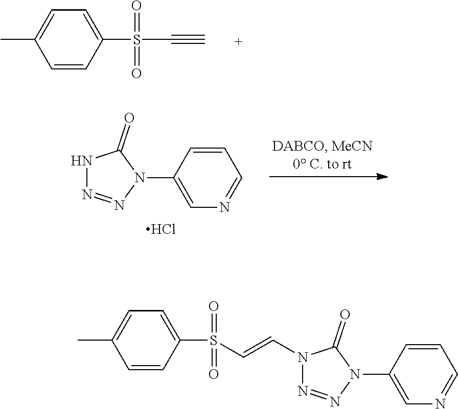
C1=CC(S(C#C)(=O)=O)=CC=C1C.N1N=NN(C2=CN=CC=C2)C1=O.Cl.C1=CC(S(=O)(=O)C=CN2N=NN(C3=CN=CC=C3)C2=O)=CC=C1C
